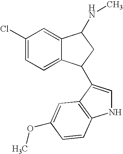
C1(Cl)=CC=C2C(=C1)C(NC)CC2C1=CNC2=C1C=C(OC)C=C2
